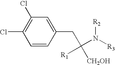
ClC1=C(Cl)C=C(CC(N([R3])[R2])([R1])[CH2OH])C=C1
